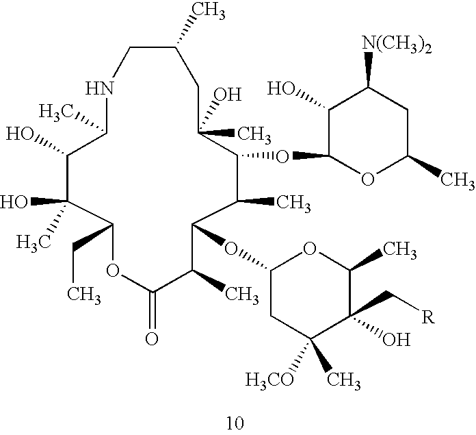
C1C(C)CNC(C)C(O)C(O)(C)C(CC)OC(=O)C(C)C(OC2CC(C)([H3CO])C(C[R])(O)C(C)O2)C(C)C(OC2OC(C)CC([N(CH3)2])C2O)C1(O)C
